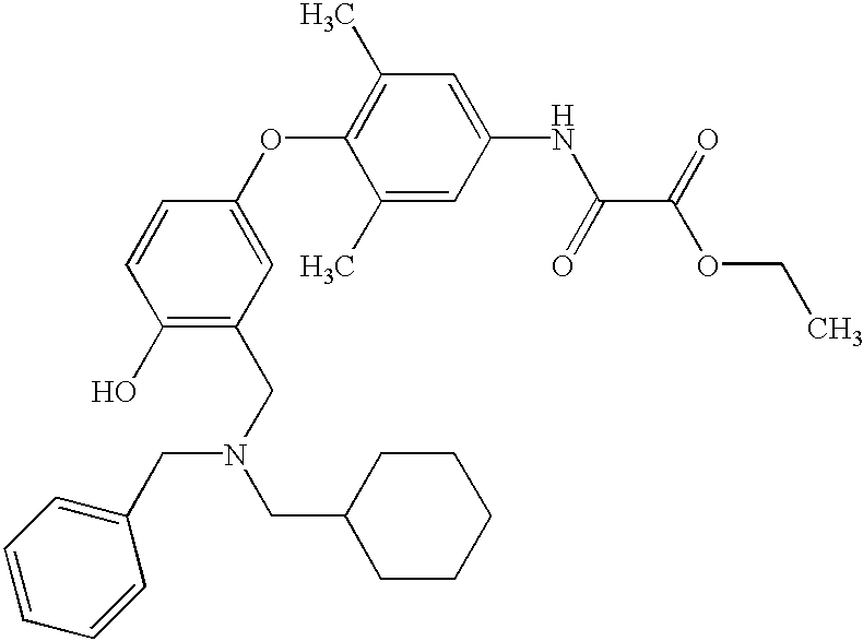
C1(O)=C(CN(CC2CCCCC2)CC2=CC=CC=C2)C=C(OC2=C(C)C=C(NC(C(OCC)=O)=O)C=C2C)C=C1
